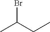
CC(CC)Br
